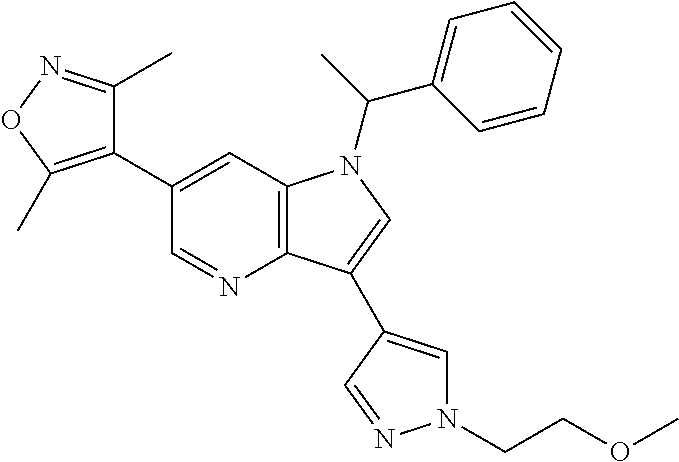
C1(C2=C(C)ON=C2C)=CC2=C(N=C1)C(C1=CN(CCOC)N=C1)=CN2C(C1=CC=CC=C1)C
